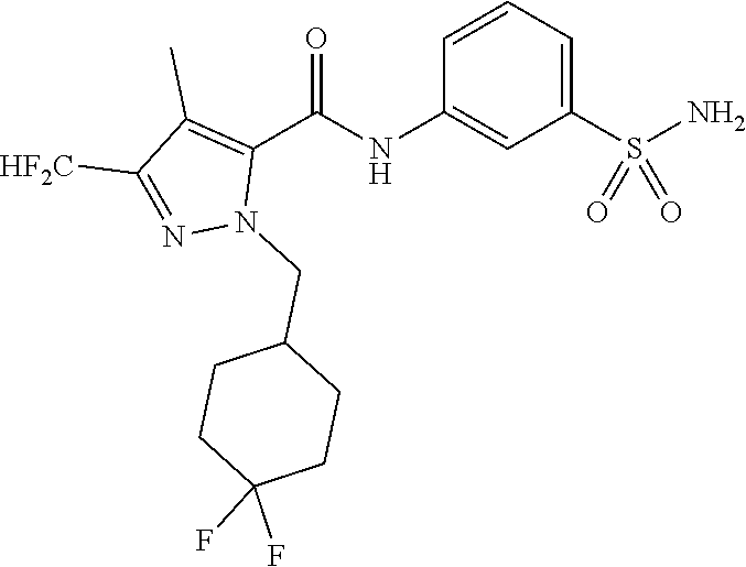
C1=CC=C(S(N)(=O)=O)C=C1NC(C1=C(C)C([HF2C])=NN1CC1CCC(F)(F)CC1)=O
